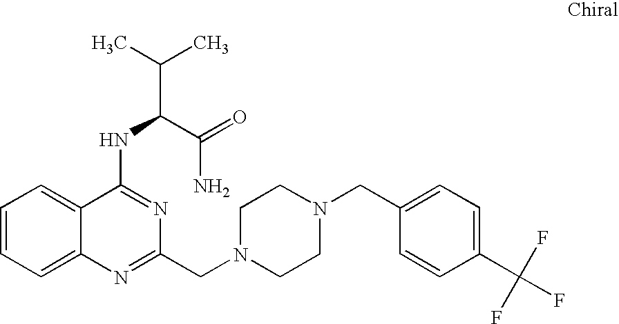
C1=CC=C2C(=C1)C(NC(C(C)C)C(=O)N)=NC(CN1CCN(CC3=CC=C(C(F)(F)F)C=C3)CC1)=N2
